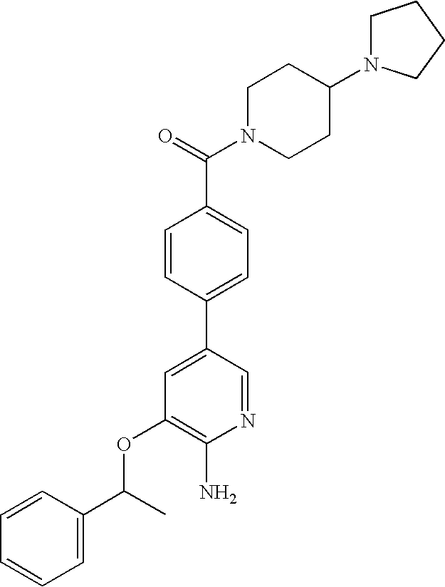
C(OC1=C(N)N=CC(C2=CC=C(C(=O)N3CCC(N4CCCC4)CC3)C=C2)=C1)(C1=CC=CC=C1)C
